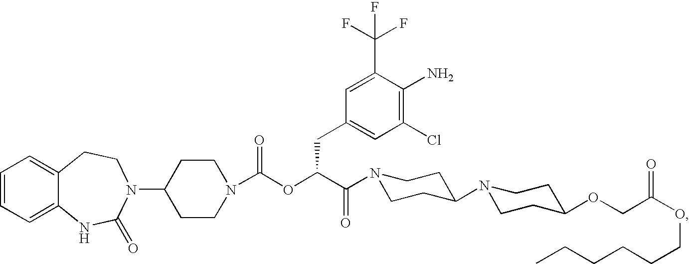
C1=CC=C2C(=C1)CCN(C1CCN(C(OC(C(=O)N3CCC(N4CCC(OCC(OCCCCCC)=O)CC4)CC3)CC3=CC(Cl)=C(N)C(C(F)(F)F)=C3)=O)CC1)C(=O)N2
